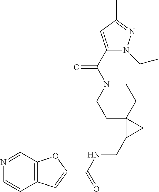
C12=C(C=C(C(NCC3CC34CCN(C(C3=CC(C)=NN3CC)=O)CC4)=O)O1)C=CN=C2
